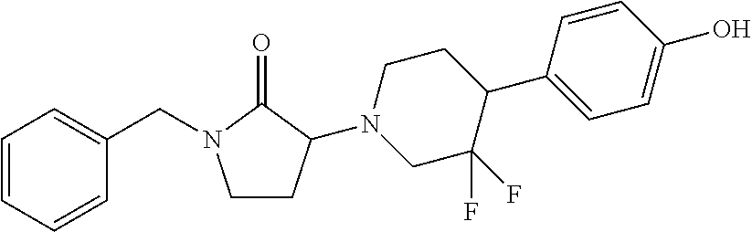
C1CC(N2CC(F)(F)C(C3=CC=C(O)C=C3)CC2)C(=O)N1CC1=CC=CC=C1
